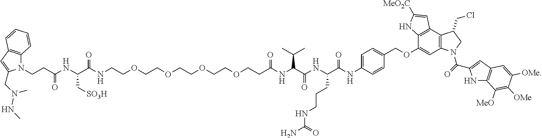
N1(CCC(NC(C(NCCOCCOCCOCCOCCC(NC(C(NC(CCCNC(N)=O)C(=O)NC2=CC=C(COC3=CC4=C(C5=C3NC([MeO2C])=C5)C(CCl)CN4C(=O)C3=CC4=C(N3)C([MeO])=C([OMe])C([OMe])=C4)C=C2)=O)C(C)C)=O)=O)C[SO3H])=O)C2=C(C=C1CN(NC)C)C=CC=C2
